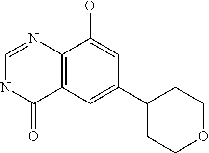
C12=C(C=C(C3CCOCC3)C=C1O)C(=O)NC=N2
